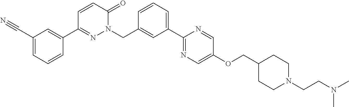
C1(C2=NN(CC3=CC(C4=NC=C(OCC5CCN(CCN(C)C)CC5)C=N4)=CC=C3)C(=O)C=C2)=CC(C#N)=CC=C1
